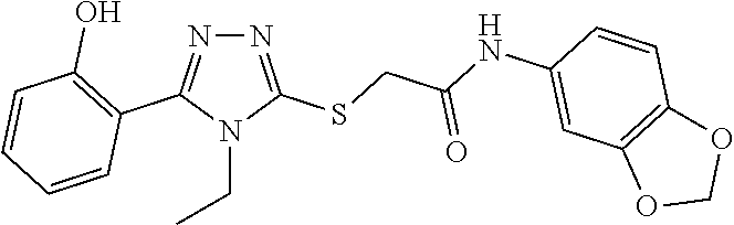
N1=C(SCC(NC2=CC3=C(C=C2)OCO3)=O)N(CC)C(C2=C(O)C=CC=C2)=N1
